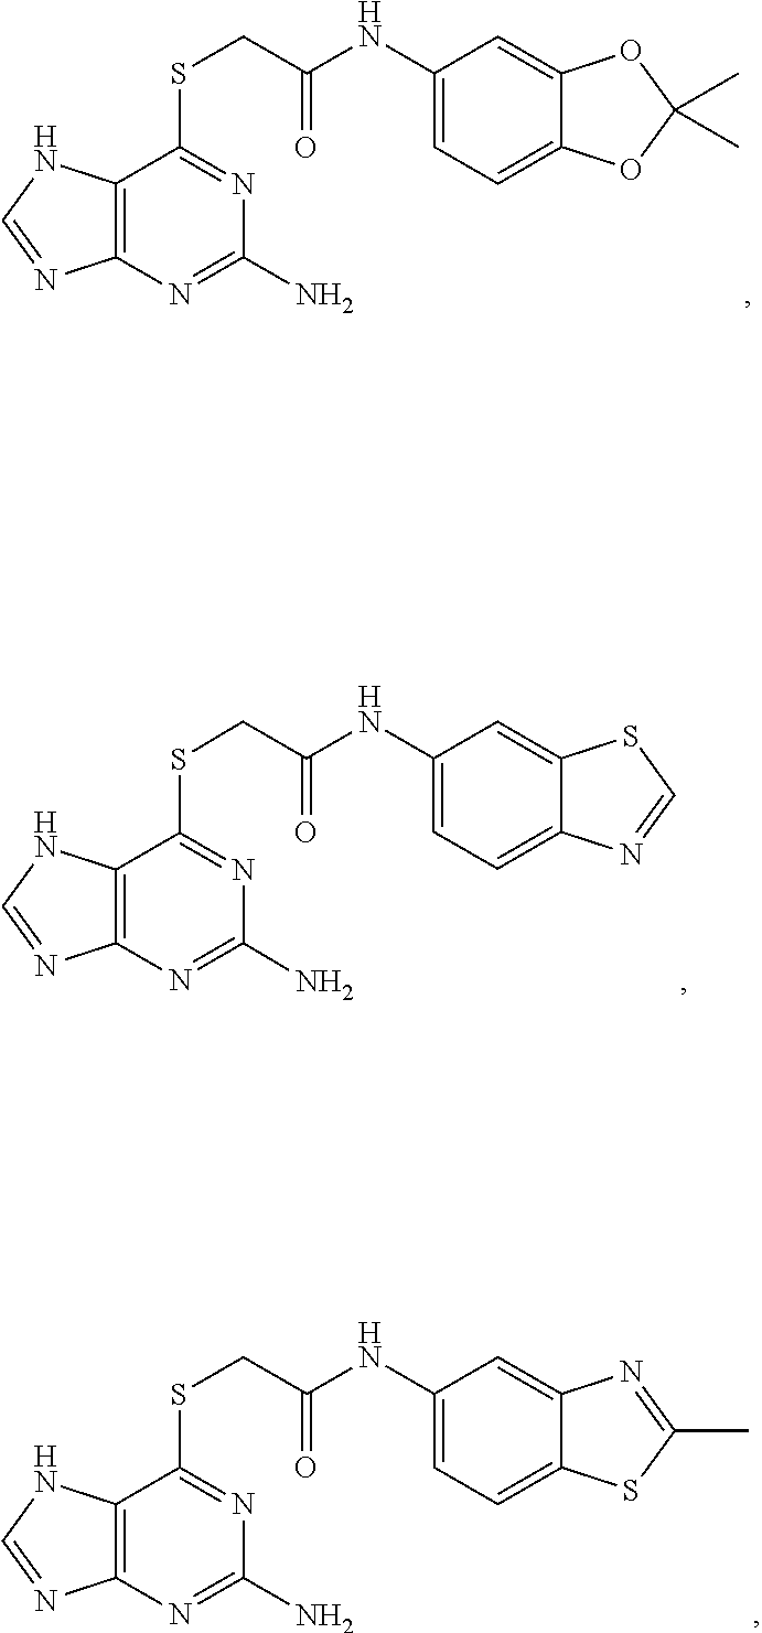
C1(N)=NC2=C(NC=N2)C(SCC(NC2=CC=C3OC(C)(C)OC3=C2)=O)=N1.N1=C(SCC(NC2=CC=C3N=CSC3=C2)=O)C2=C(N=C1N)N=CN2.C1(N)=NC2=C(NC=N2)C(SCC(NC2=CC=C3SC(C)=NC3=C2)=O)=N1
